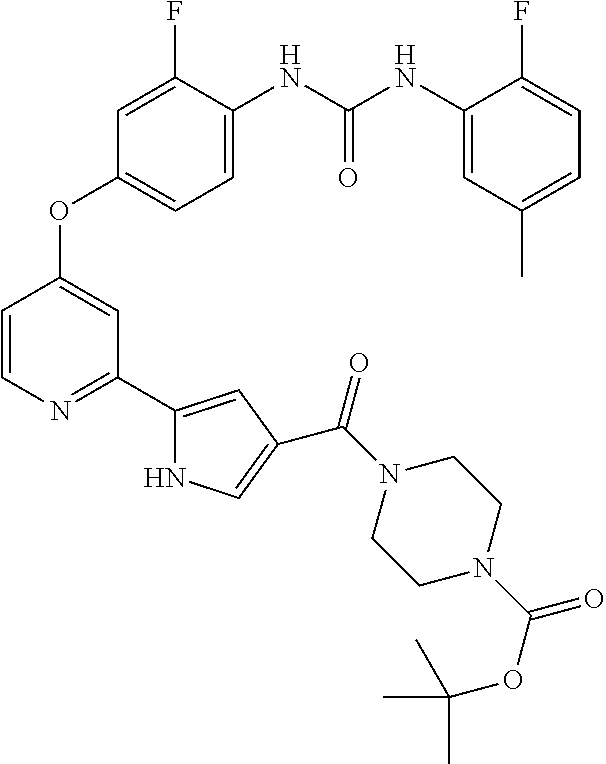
C1=C(NC(NC2=CC(C)=CC=C2F)=O)C(F)=CC(OC2=CC(C3=CC(C(N4CCN(C(OC(C)(C)C)=O)CC4)=O)=CN3)=NC=C2)=C1
